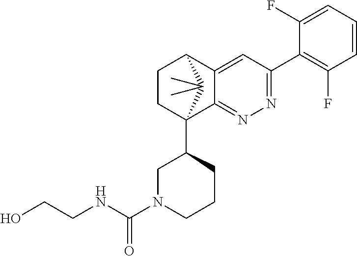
C1(F)=CC=CC(F)=C1C1=NN=C2C(=C1)C1CCC2(C2CN(C(NCCO)=O)CCC2)C1(C)C
